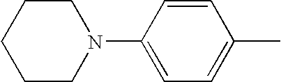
C1(N2CCCCC2)=CC=C(C)C=C1
